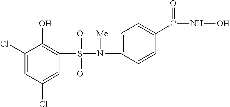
C1(S(N(C2=CC=C(C(NO)=O)C=C2)[Me])(=O)=O)=C(O)C(Cl)=CC(Cl)=C1
